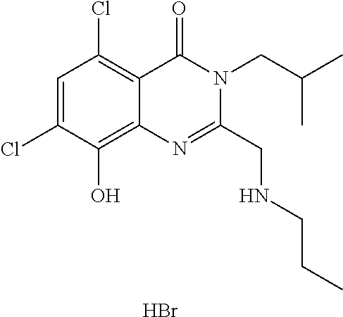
C1=C(Cl)C(O)=C2C(=C1Cl)C(=O)N(CC(C)C)C(CNCCC)=N2.Br
